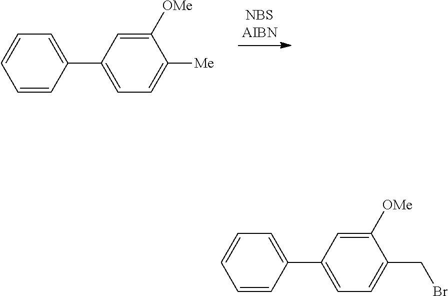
C1(C2=CC=CC=C2)=CC=C([Me])C([OMe])=C1.C1(C2=CC=CC=C2)=CC=C(CBr)C([OMe])=C1
